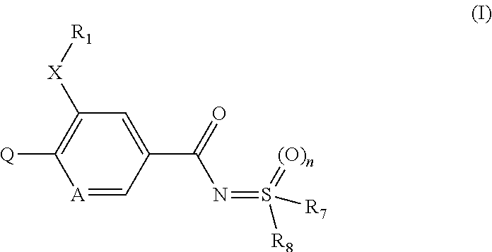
C1=C(C(=O)N=S([R8])(=[(O)n])[R7])C=[A]C([Q])=C1[X][R1]
